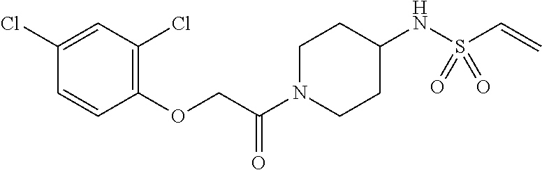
C1(Cl)=CC(Cl)=C(OCC(N2CCC(NS(C=C)(=O)=O)CC2)=O)C=C1
